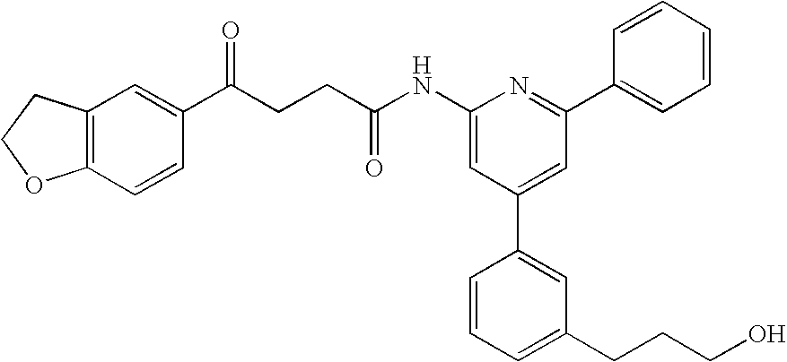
C1(NC(CCC(C2=CC3=C(C=C2)OCC3)=O)=O)=CC(C2=CC(CCCO)=CC=C2)=CC(C2=CC=CC=C2)=N1
